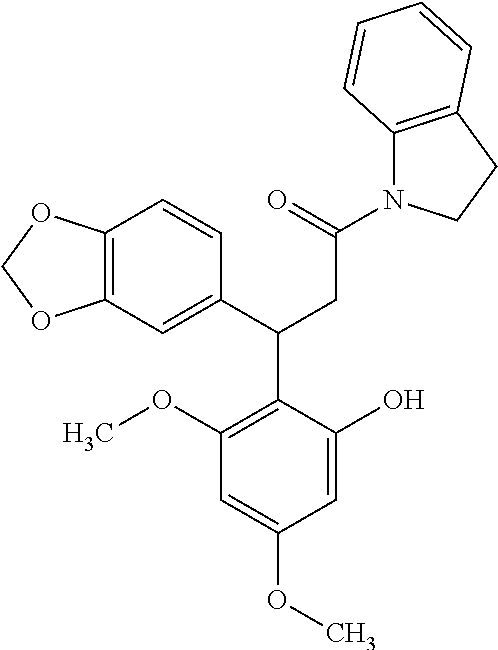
C1(OC)=C(C(C2=CC3=C(C=C2)OCO3)CC(N2C3=C(CC2)C=CC=C3)=O)C(O)=CC(OC)=C1
